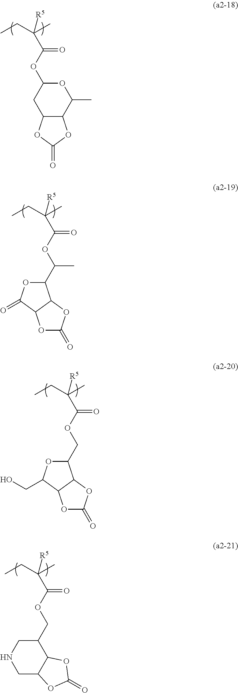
C(=O)(C([R5])(CC)C)OC1CC2C(C(C)O1)OC(=O)O2.C(=O)(C([R5])(CC)C)OC(C1OC(=O)C2C1OC(=O)O2)C.C(=O)(C([R5])(CC)C)OCC1OC(CO)C2C1OC(=O)O2.C(=O)(C([R5])(CC)C)OCC1CNCC2C1OC(=O)O2
